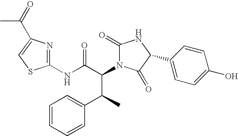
C1(NC(C(C(C2=CC=CC=C2)C)N2C(=O)NC(C3=CC=C(O)C=C3)C2=O)=O)=NC(C(C)=O)=CS1
